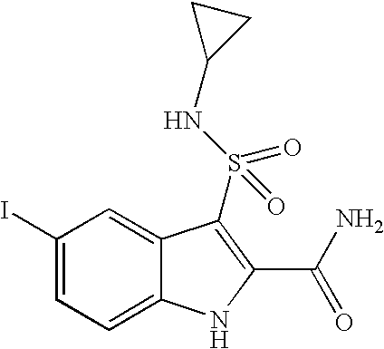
C1(I)=CC=C2C(=C1)C(S(NC1CC1)(=O)=O)=C(C(N)=O)N2
